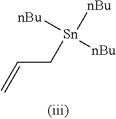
C(C[Sn]([nBu])([nBu])[nBu])=C
